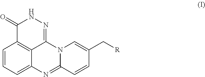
C1=CC2=C3C(=C1)N=C1N(C3=NNC2=O)C=C(C[R])C=C1
